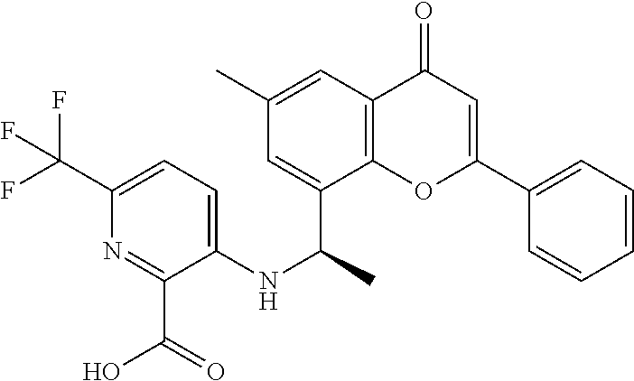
C1=C(C(NC2=CC=C(C(F)(F)F)N=C2C(=O)O)C)C2=C(C=C1C)C(=O)C=C(C1=CC=CC=C1)O2
